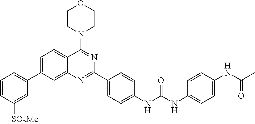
C1=CC([SO2Me])=CC(C2=CC=C3C(=C2)N=C(C2=CC=C(NC(NC4=CC=C(NC(C)=O)C=C4)=O)C=C2)N=C3N2CCOCC2)=C1
